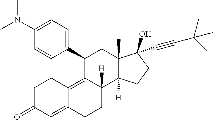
C1=CC(N(C)C)=CC=C1C1CC2(C)C([H])(C3([H])CCC4=CC(=O)CCC4=C13)CCC2(O)C#CC(C)(C)C
